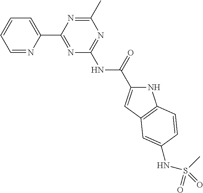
C1=NC(C2=NC(NC(=O)C3=CC4=C(N3)C=CC(NS(C)(=O)=O)=C4)=NC(C)=N2)=CC=C1
